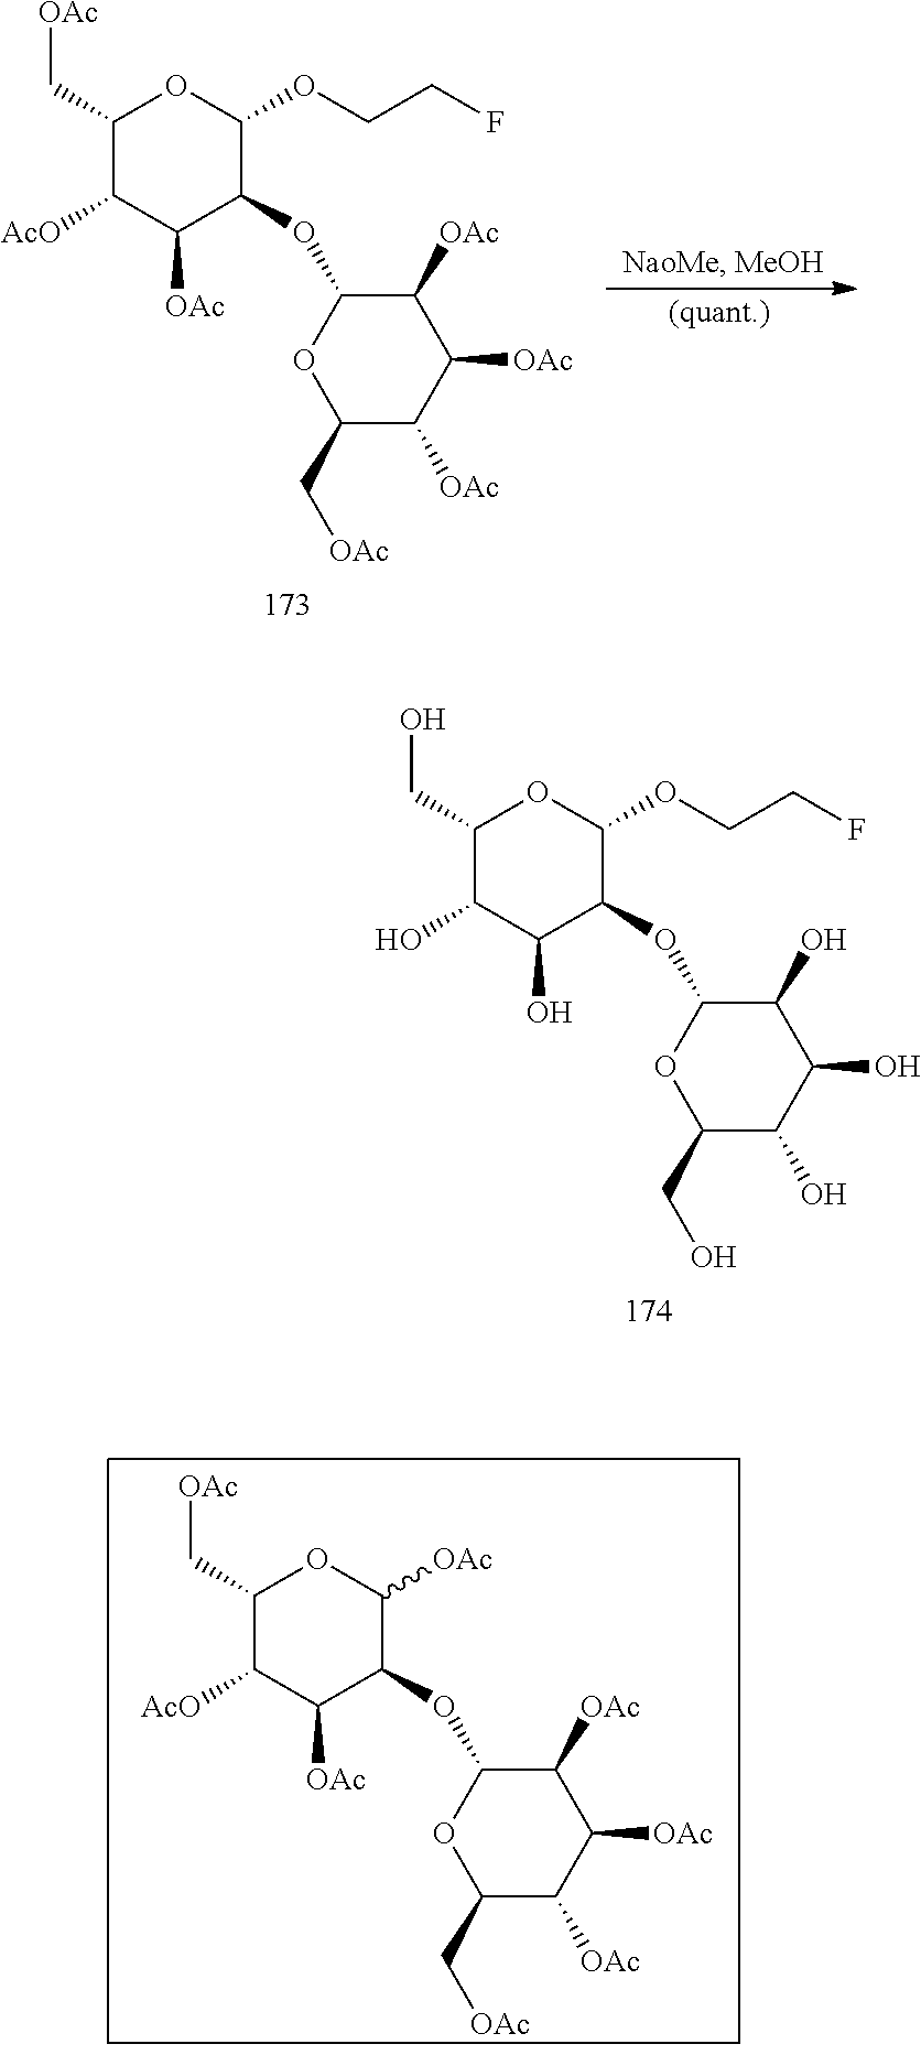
C1(CO)C(O)C(O)C(OC2OC(CO)C(O)C(O)C2O)C(OCCF)O1.C1(C[OAc])C([AcO])C([OAc])C(OC2OC(C[OAc])C([OAc])C([OAc])C2[OAc])C([OAc])O1.C1(C[OAc])C([AcO])C([OAc])C(OC2OC(C[OAc])C([OAc])C([OAc])C2[OAc])C(OCCF)O1
